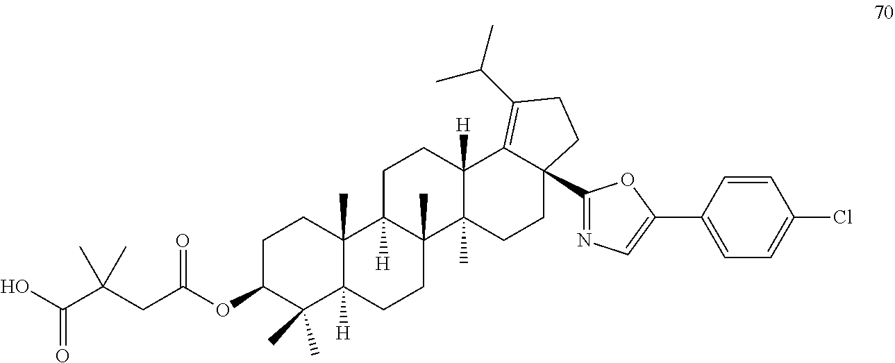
C1C(OC(CC(C(O)=O)(C)C)=O)C(C)(C)C2([H])C(C)(C1)C1([H])C(C)(CC2)C2(C)C([H])(CC1)C1=C(C(C)C)CCC1(C1=NC=C(C3=CC=C(Cl)C=C3)O1)CC2
